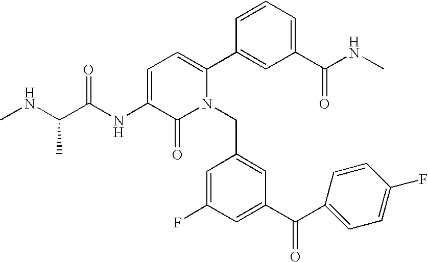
C1=C(NC(C(NC)C)=O)C(=O)N(CC2=CC(C(C3=CC=C(F)C=C3)=O)=CC(F)=C2)C(C2=CC(C(NC)=O)=CC=C2)=C1
